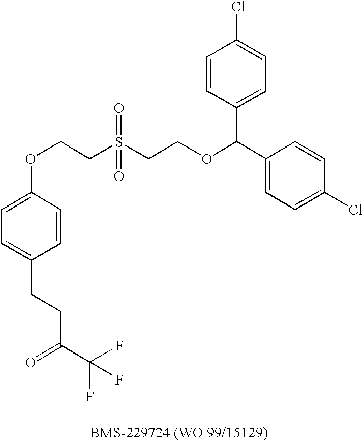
C1(C(OCCS(CCOC2=CC=C(CCC(=O)C(F)(F)F)C=C2)(=O)=O)C2=CC=C(Cl)C=C2)=CC=C(Cl)C=C1
